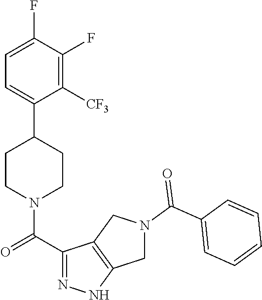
C1=C(F)C(F)=C([CF3])C(C2CCN(C(C3=NNC4=C3CN(C(C3=CC=CC=C3)=O)C4)=O)CC2)=C1
